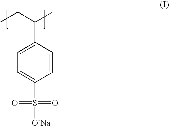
C1=C(S(=O)(=O)[O-Na+])C=CC(C(CC)C)=C1
